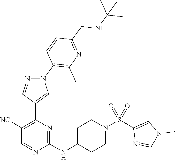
C1(NC2CCN(S(C3=CN(C)C=N3)(=O)=O)CC2)=NC(C2=CN(C3=C(C)N=C(CNC(C)(C)C)C=C3)N=C2)=C([NC])C=N1
